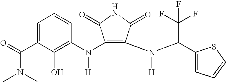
C1(N(C2=C(O)C(C(=O)N(C)C)=CC=C2)[H])=C(N([H])C(C2=CC=CS2)C(F)(F)F)C(=O)NC1=O
